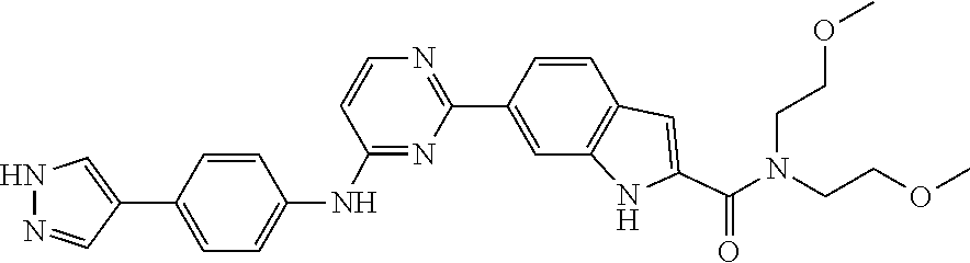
C1(NC2=CC=C(C3=CNN=C3)C=C2)=NC(C2=CC3=C(C=C2)C=C(C(=O)N(CCOC)CCOC)N3)=NC=C1
